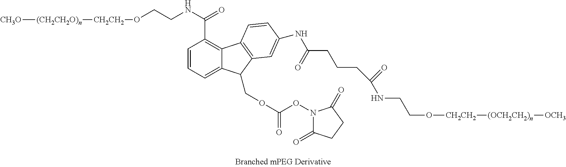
[CH3O][(CH2CH2O)n][CH2CH2]OCCNC(C1=C2C(=CC=C1)C(COC(ON1C(=O)CCC1=O)=O)C1=C2C=CC(NC(=O)CCCC(NCCO[CH2CH2][(OCH2CH2)n][OCH3])=O)=C1)=O
